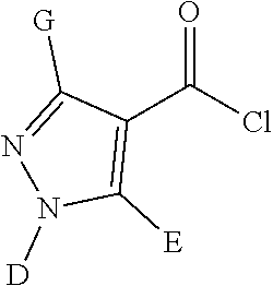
C1([G])=NN([D])C([E])=C1C(=O)Cl
